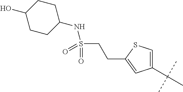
C1(C(C)(C)C)=CSC(CCS(=O)(=O)NC2CCC(O)CC2)=C1
